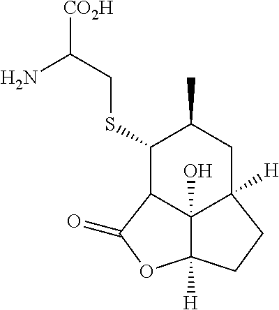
S(CC([CO2H])N)C1C2C3(O)C([H])(CC1C)CCC3([H])OC2=O
